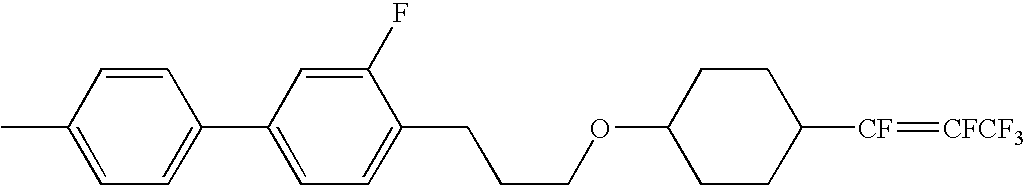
C1(CCCOC2CCC([CF]=[CFCF3])CC2)=CC=C(C2=CC=C(C)C=C2)C=C1F
